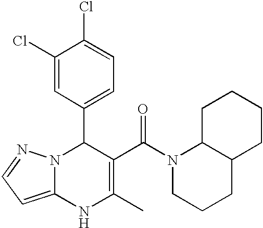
C1(Cl)=CC(C2N3C(=CC=N3)NC(C)=C2C(N2CCCC3C2CCCC3)=O)=CC=C1Cl
